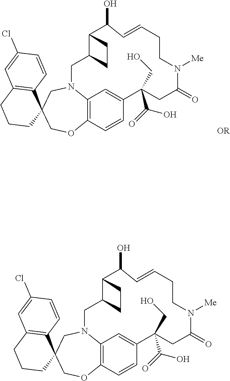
C1OC2=C3N(CC14C1=C(C=C(Cl)C=C1)CCC4)CC1C(CC1)C(O)C=CCCN([Me])C(=O)CC(C(=O)O)(CO)C(=C3)C=C2.C1OC2=C3N(CC14C1=C(C=C(Cl)C=C1)CCC4)CC1C(CC1)C(O)C=CCCN([Me])C(=O)CC(C(=O)O)(CO)C(=C3)C=C2
